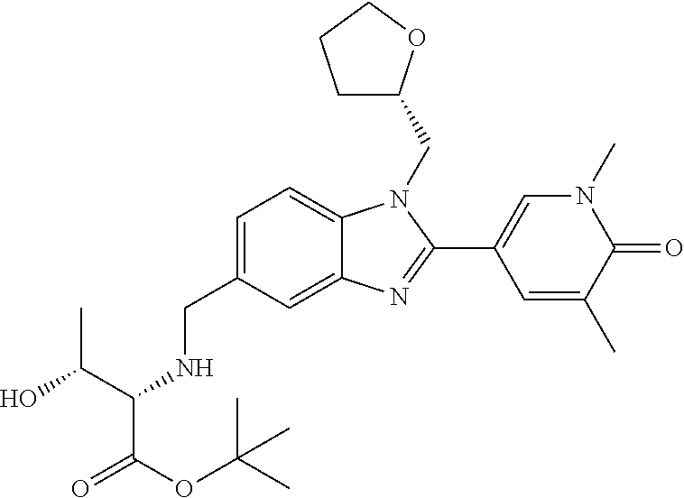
C(C1=CC=C2C(=C1)N=C(C1=CN(C)C(=O)C(C)=C1)N2CC1CCCO1)NC(C(OC(C)(C)C)=O)C(O)C
